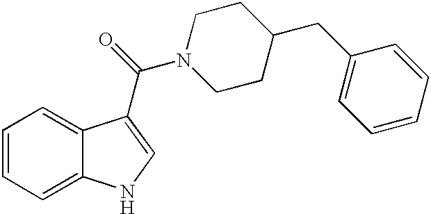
C1=CC=C2C(=C1)C(C(N1CCC(CC3=CC=CC=C3)CC1)=O)=CN2
